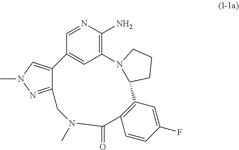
C12=NN(C)C=C1C1=CC(=C(N)N=C1)N1C(CCC1)C1=C(C=CC(F)=C1)C(=O)N(C)C2
